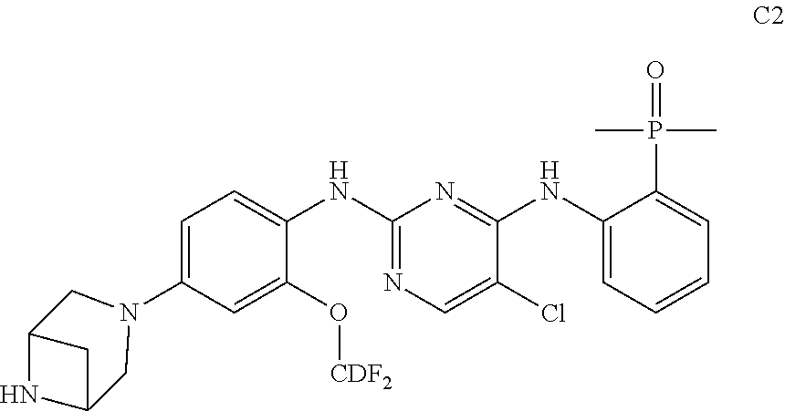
C1N(C2=CC=C(NC3=NC=C(Cl)C(NC4=CC=CC=C4P(C)(C)=O)=N3)C(O[CDF2])=C2)CC2NC1C2
